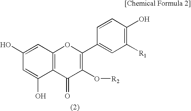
C1=C(O)C2=C(C=C1O)OC(C1=CC([R1])=C(O)C=C1)=C(O[R2])C2=O
